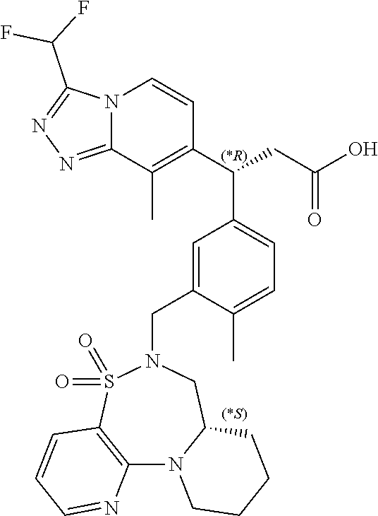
C1=C(CN2S(=O)(=O)C3=C(N4C(C2)CCCC4)N=CC=C3)C(C)=CC=C1C(CC(O)=O)C1=C(C)C2=NN=C(C(F)F)N2C=C1
